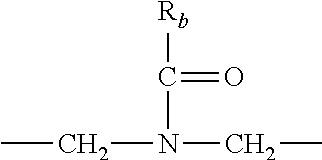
C(N(CC)C([Rb])=O)C
